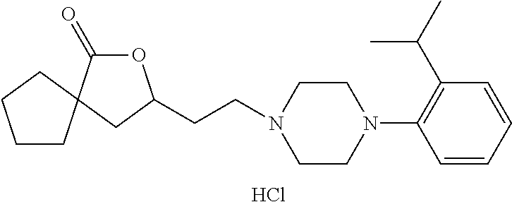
Cl.O1C(=O)C2(CC1CCN1CCN(C3=C(C(C)C)C=CC=C3)CC1)CCCC2
